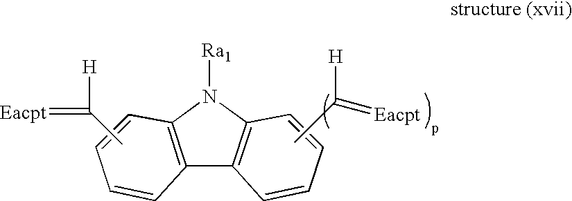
CC([H])=[Eacpt].C12=C(N([Ra1])C3=C1C=CC=C3)C=CC=C2.CC([H])=[Eacpt]
